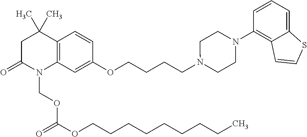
C1C(=O)N(COC(=O)OCCCCCCCCC)C2=C(C1(C)C)C=CC(OCCCCN1CCN(C3=C4C(=CC=C3)SC=C4)CC1)=C2
